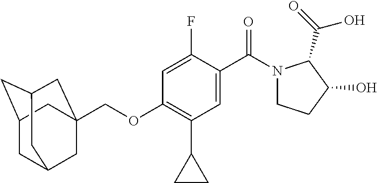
C(OC1=C(C2CC2)C=C(C(=O)N2CCC(O)C2C(O)=O)C(F)=C1)C12CC3CC(CC(C1)C3)C2
